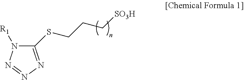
N1([R1])N=NN=C1SCCC[SO3H]
